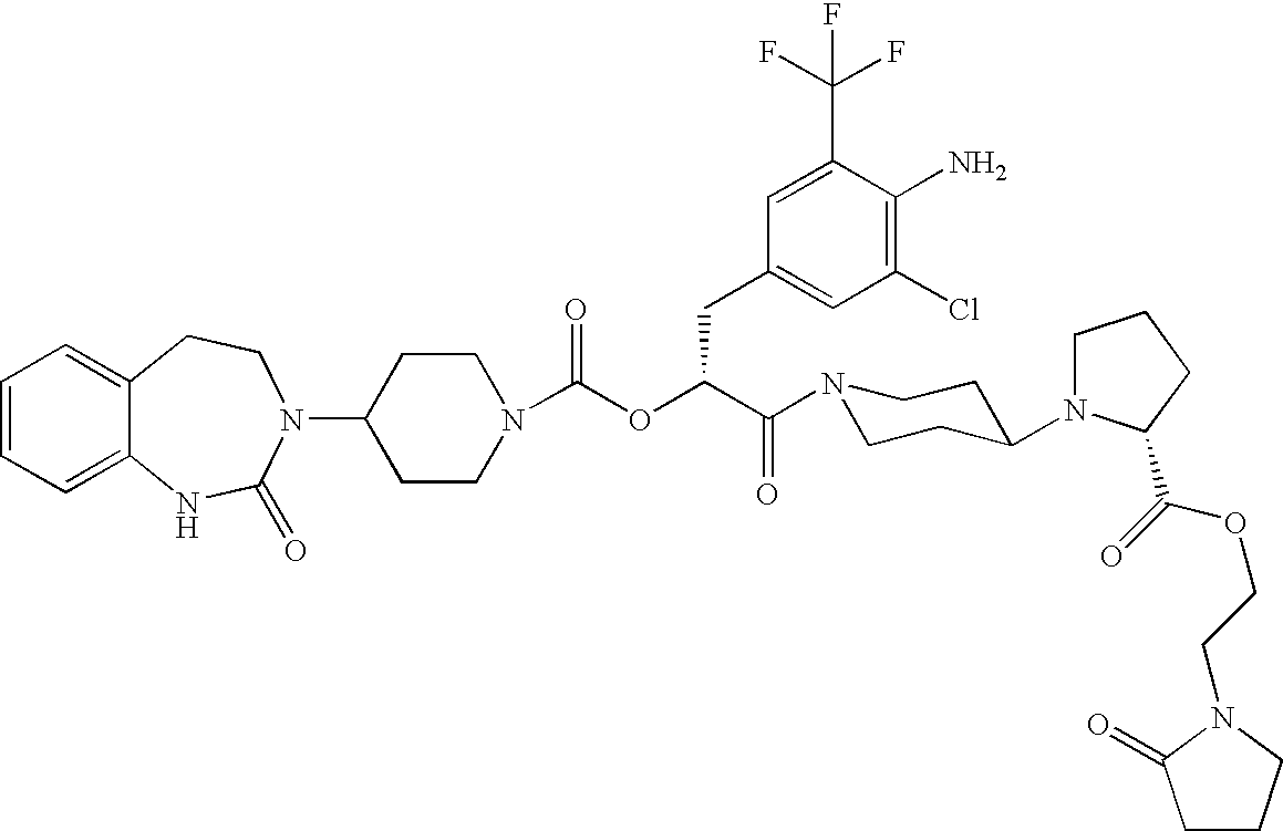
C1=CC=C2C(=C1)CCN(C1CCN(C(OC(C(N3CCC(N4CCCC4C(=O)OCCN4CCCC4=O)CC3)=O)CC3=CC(Cl)=C(N)C(C(F)(F)F)=C3)=O)CC1)C(=O)N2
